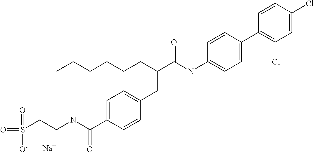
C1=CC(C2=C(Cl)C=C(Cl)C=C2)=CC=C1NC(C(CCCCCC)CC1=CC=C(C(NCCS([O-])(=O)=O)=O)C=C1)=O.[Na]
